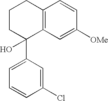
C12=C(C=CC([OMe])=C1)CCCC2(C1=CC=CC(Cl)=C1)O
